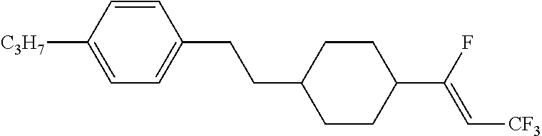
C1CC(C(F)=C[CF3])CCC1CCC1=CC=C([C3H7])C=C1
